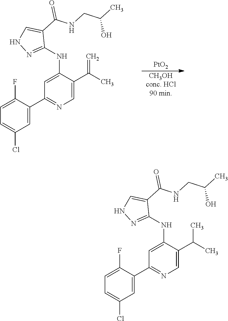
C1(NC2=CC(C3=CC(Cl)=CC=C3F)=NC=C2C(C)=C)=NNC=C1C(NCC(C)O)=O.[CH3OHconc. HCl90 min].[PtO2].C1(NC2=CC(C3=CC(Cl)=CC=C3F)=NC=C2C(C)C)=NNC=C1C(NCC(C)O)=O
